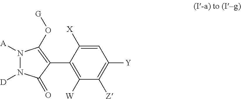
N1([A])N([D])C(=O)C(C2=C([W])C([Z])=C([Y])C=C2[X])=C1O[G]
